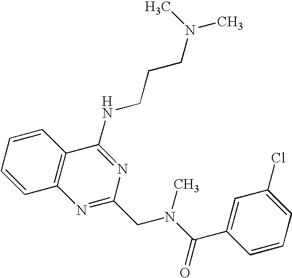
C1=CC=CC2=C1N=C(CN(C)C(C1=CC(Cl)=CC=C1)=O)N=C2NCCCN(C)C
